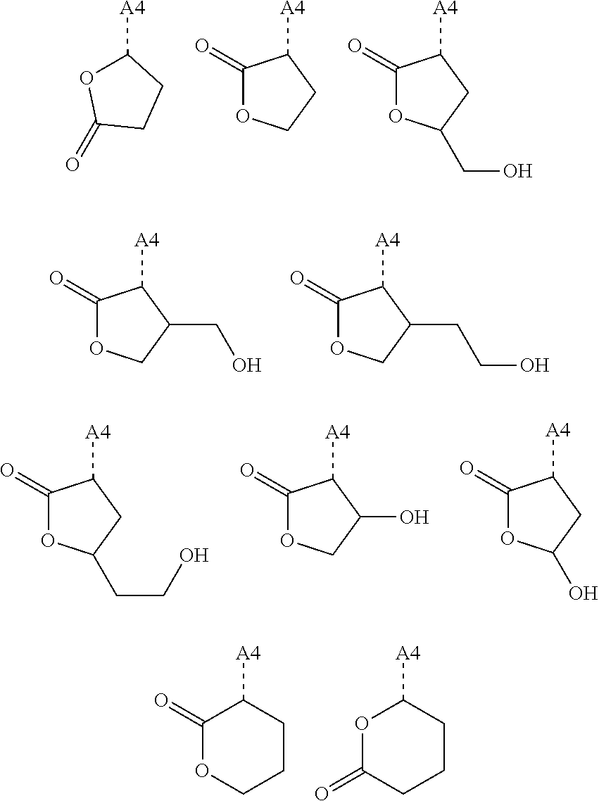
[A4]C1OC(=O)CC1.C1(=O)OCCC1[A4].C1(=O)OC(CO)CC1[A4].C1(=O)OCC(CO)C1[A4].C1(=O)OCC(CCO)C1[A4].C1(=O)OC(CCO)CC1[A4].C1(=O)OCC(O)C1[A4].C1(=O)OC(O)CC1[A4].C1([A4])C(=O)OCCC1.C1([A4])OC(=O)CCC1
